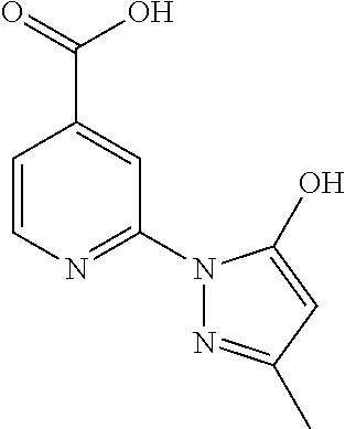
C1=CN=C(N2N=C(C)C=C2O)C=C1C(=O)O
